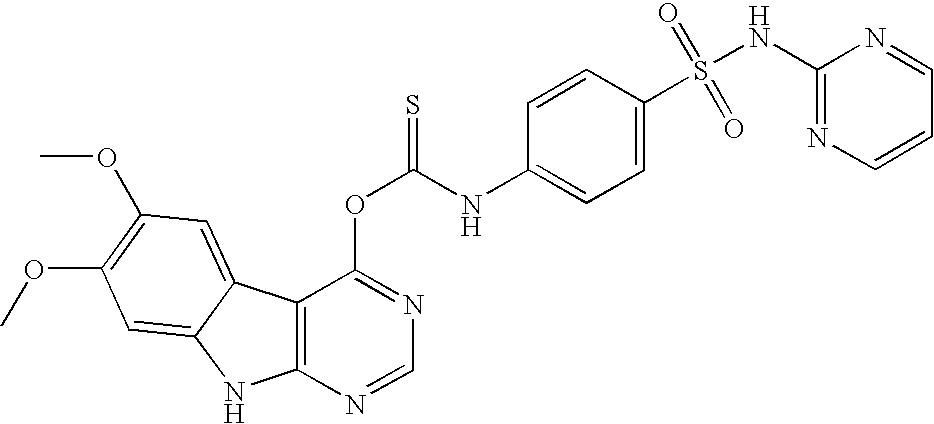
C12=C(N=CN=C1OC(=S)NC1=CC=C(S(NC3=NC=CC=N3)(=O)=O)C=C1)NC1=CC(OC)=C(OC)C=C21
